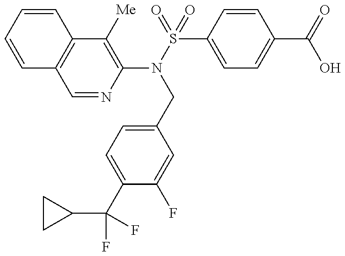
C1=CC=CC2=C1C=NC(N(S(=O)(C1=CC=C(C(=O)O)C=C1)=O)CC1=CC=C(C(F)(F)C3CC3)C(F)=C1)=C2[Me]
